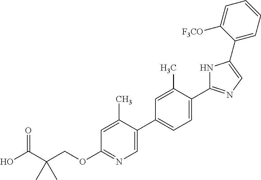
OC(C(COC1=NC=C(C2=CC=C(C3=NC=C(C4=CC=CC=C4[F3CO])N3)C(C)=C2)C(C)=C1)(C)C)=O
